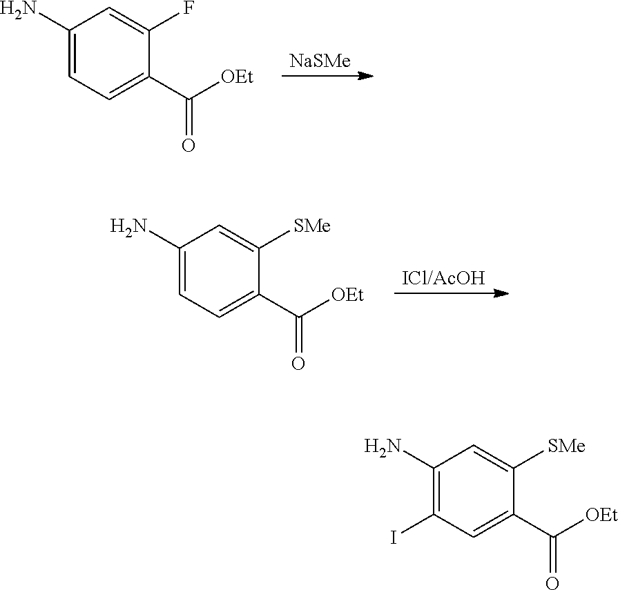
[NaSMe].C1(N)=CC=C(C([OEt])=O)C(F)=C1.[ICl/AcOH].C1(N)=CC=C(C([OEt])=O)C([SMe])=C1.C1(N)=C(I)C=C(C([OEt])=O)C([SMe])=C1
